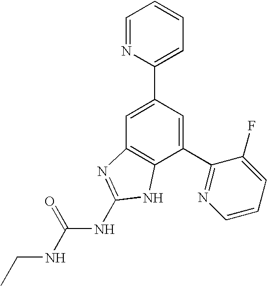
C1=C(C2=CC=CC=N2)C=C(C2=NC=CC=C2F)C2=C1N=C(NC(NCC)=O)N2
